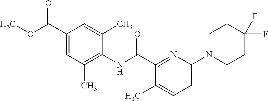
C1(C(OC)=O)=CC(C)=C(NC(C2=NC(N3CCC(F)(F)CC3)=CC=C2C)=O)C(C)=C1
